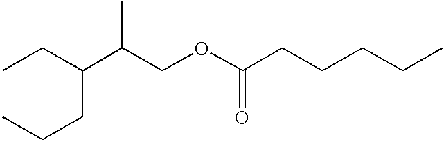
CCC(CCC)C(COC(CCCCC)=O)C
